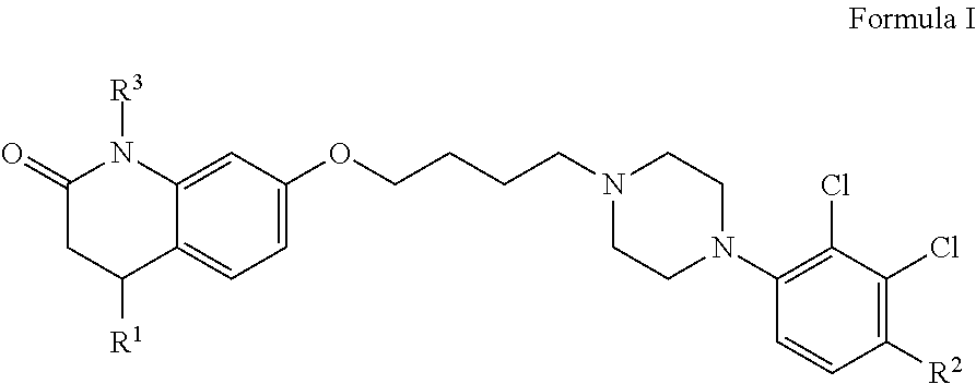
C1=C2C(=CC=C1OCCCCN1CCN(C3=C(Cl)C(Cl)=C([R2])C=C3)CC1)C([R1])CC(=O)N2[R3]
